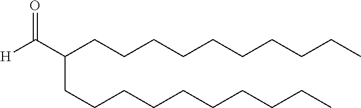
C(CCCCCCCCC)C(CCCCCCCCCC)C([H])=O
